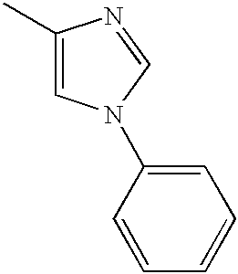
C1(C)=CN(C2=CC=CC=C2)C=N1
